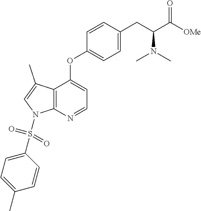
C12=C(N=CC=C1OC1=CC=C(CC(N(C)C)C([OMe])=O)C=C1)N(S(=O)(C1=CC=C(C)C=C1)=O)C=C2C
